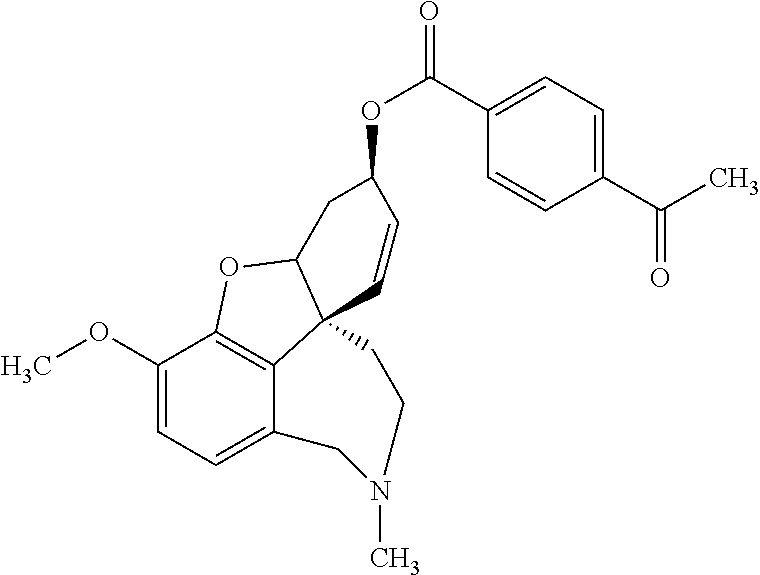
C1(OC)=CC=C2C3=C1OC1C3(C=CC(OC(=O)C3=CC=C(C(C)=O)C=C3)C1)CCN(C)C2
